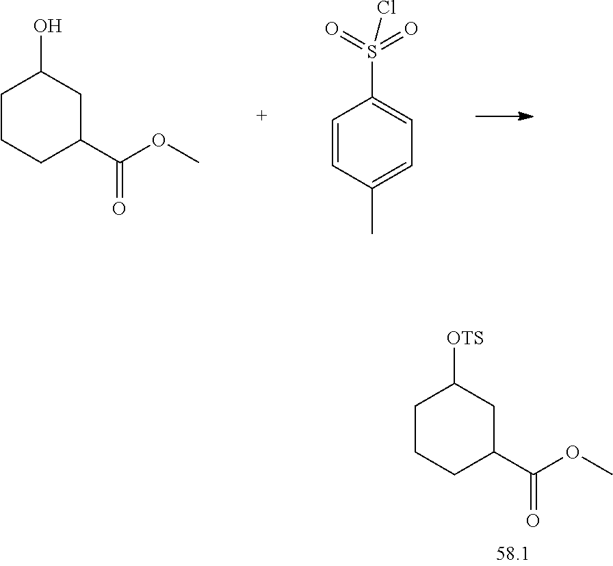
C1CCC(C(OC)=O)CC1[OTS].C1CCC(C(OC)=O)CC1O.C1=CC(C)=CC=C1S(=O)(=O)Cl
